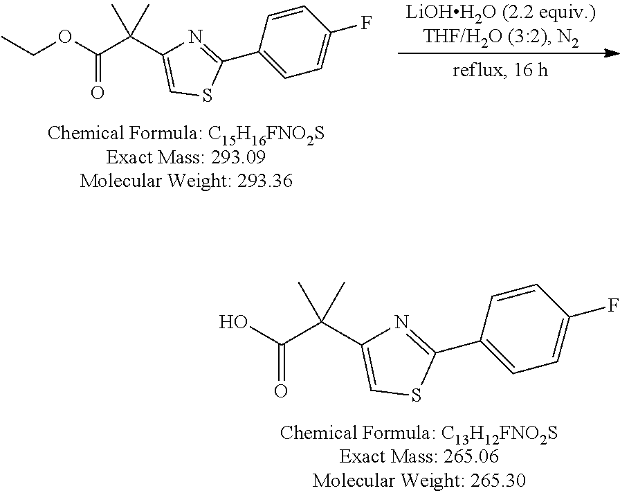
OC(C(C1=CSC(C2=CC=C(F)C=C2)=N1)(C)C)=O.CCOC(=O)C(C1=CSC(C2=CC=C(F)C=C2)=N1)(C)C
